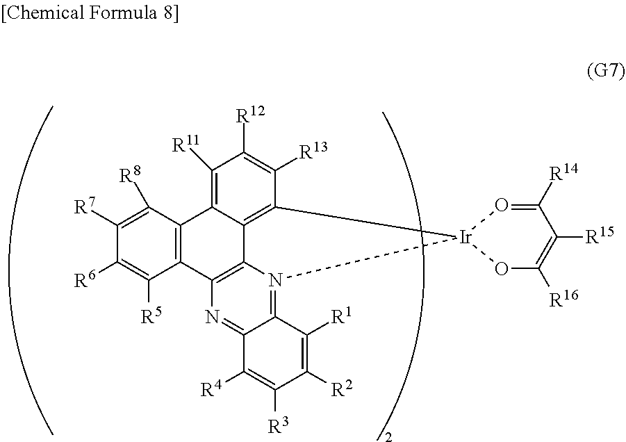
C1([R11])=C2C3=C(C([R13])=C1[R12])[Ir]1(N4=C5C(=NC(=C34)C3=C2C([R8])=C([R7])C([R6])=C3[R5])C([R4])=C([R3])C([R2])=C5[R1])OC([R16])=C([R15])C([R14])=O1
